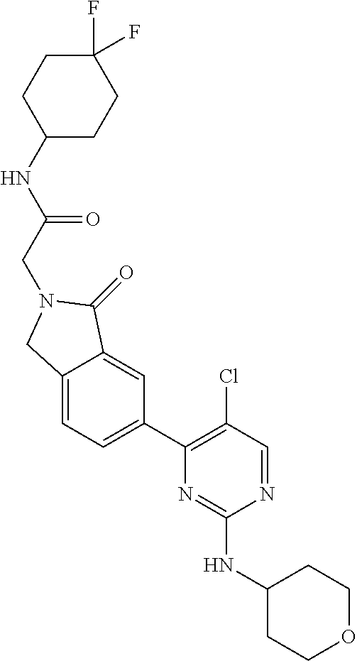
C(CN1CC2=CC=C(C3=C(Cl)C=NC(NC4CCOCC4)=N3)C=C2C1=O)(=O)NC1CCC(F)(F)CC1
